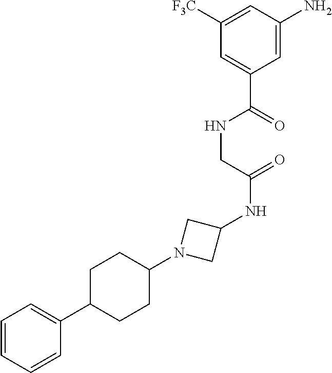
C1=C(C(=O)NCC(NC2CN(C3CCC(C4=CC=CC=C4)CC3)C2)=O)C=C(N)C=C1[F3C]
